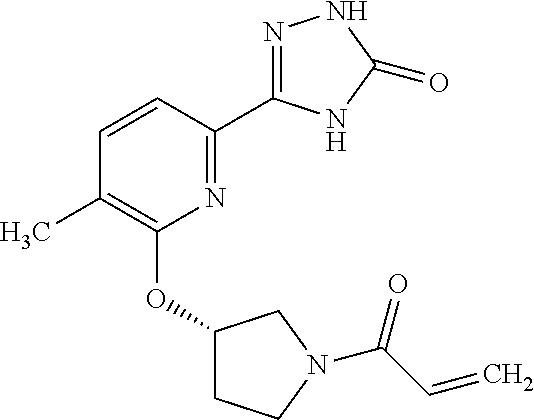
C1=CC(C2=NNC(=O)N2)=NC(OC2CCN(C(C=C)=O)C2)=C1C
